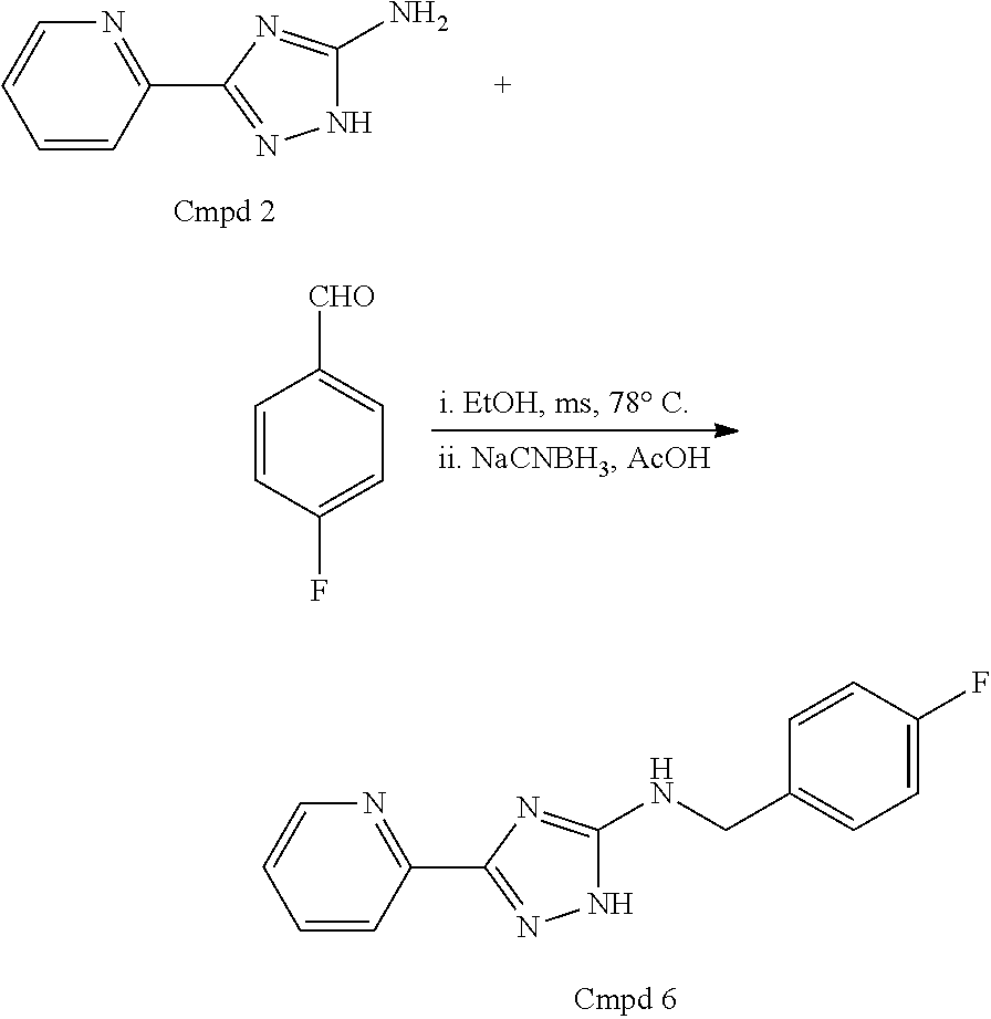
C1=CC(C2=NNC(N)=N2)=NC=C1.C1=CC(F)=CC=C1[CHO].C1=CC(C2=NNC(NCC3=CC=C(F)C=C3)=N2)=NC=C1
